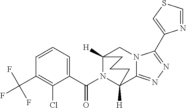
C12([H])N(C(C3=CC=CC(C(F)(F)F)=C3Cl)=O)C([H])(C3=NN=C(C4=CSC=N4)N3C1)CCC2
